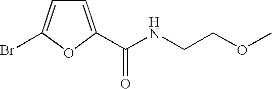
C1=C(C(NCCOC)=O)OC(Br)=C1
